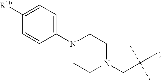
C1(N2CCN(CC(C)(C)C)CC2)=CC=C([R10])C=C1
